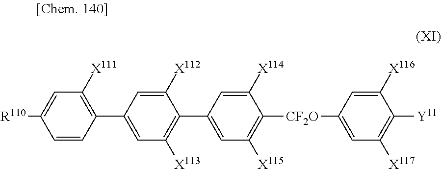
C1(C2=C([X113])C=C(C3=C([X111])C=C([R110])C=C3)C=C2[X112])=CC([X115])=C([CF2O]C2=CC([X117])=C([Y11])C([X116])=C2)C([X114])=C1
